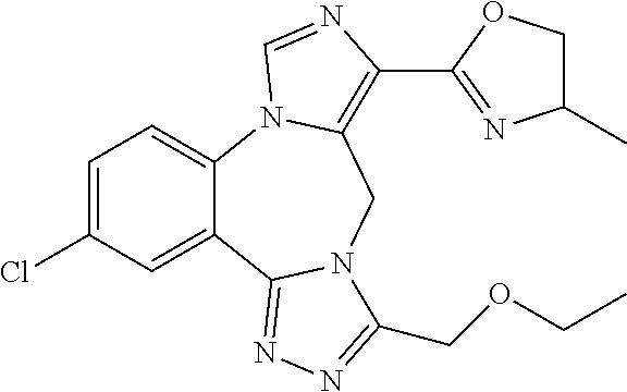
C1=C(Cl)C=C2C(=C1)N1C(=C(C3=NC(C)CO3)N=C1)CN1C2=NN=C1COCC
